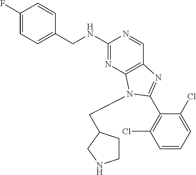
C1(F)=CC=C(CNC2=NC3=C(C=N2)N=C(C2=C(Cl)C=CC=C2Cl)N3CC2CCNC2)C=C1
